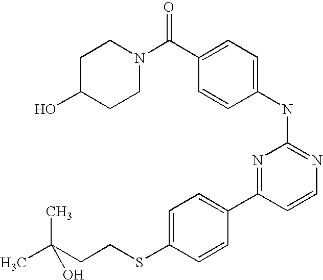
C1(O)CCN(C(C2=CC=C(NC3=NC=CC(C4=CC=C(SCCC(C)(C)O)C=C4)=N3)C=C2)=O)CC1
